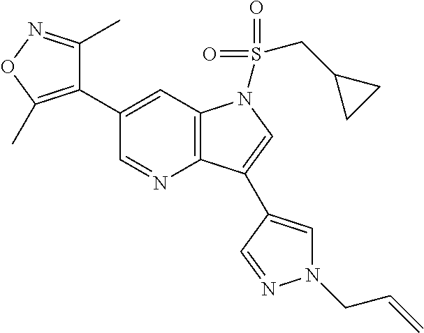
C1(C2=C(C)ON=C2C)=CC2=C(N=C1)C(C1=CN(CC=C)N=C1)=CN2S(=O)(=O)CC1CC1
